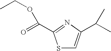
S1C=C(C(C)C)N=C1C(=O)OCC
